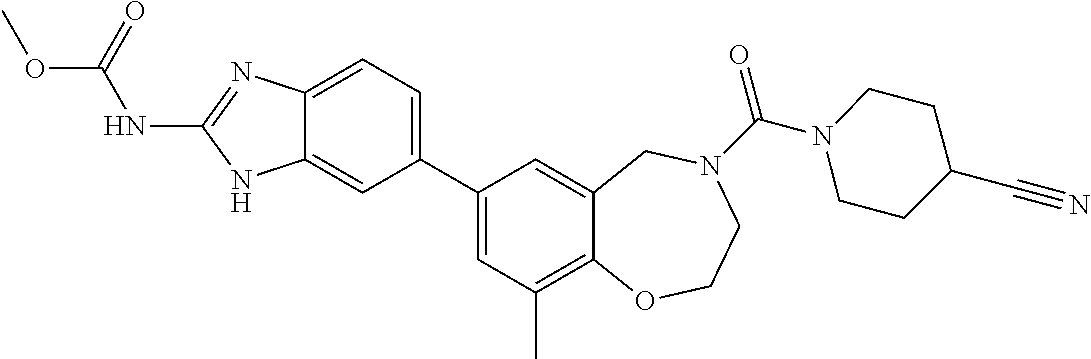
C12=CC=C(C3=CC(C)=C4C(=C3)CN(C(=O)N3CCC(C#N)CC3)CCO4)C=C1NC(NC(OC)=O)=N2
